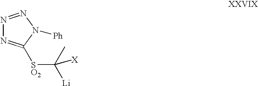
N1=NN([Ph])C([SO2]C(C)([Li])[X])=N1
